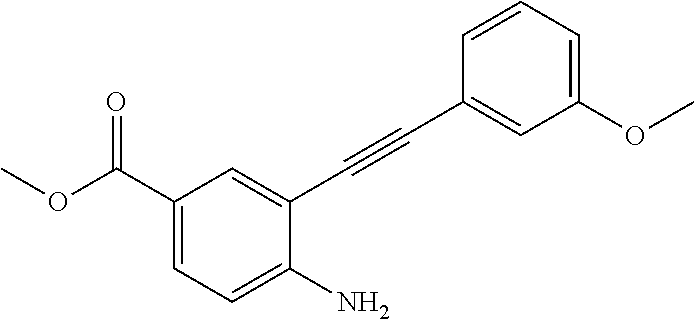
C1(C#CC2=CC(C(OC)=O)=CC=C2N)=CC(OC)=CC=C1
